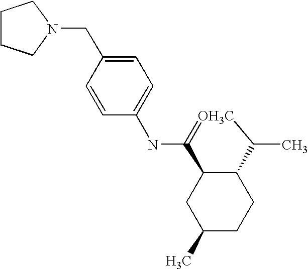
C1(CN2CCCC2)=CC=C(NC2=[OH3C]C(C)C3C2CC(C)CC3)C=C1
